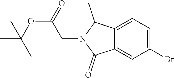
C12=CC=C(Br)C=C1C(=O)N(CC(OC(C)(C)C)=O)C2C
